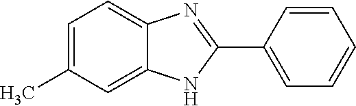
C1=C(C)C=C2C(=C1)N=C(C1=CC=CC=C1)N2
